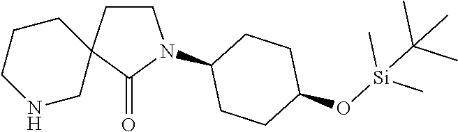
C1NCC2(CC1)CCN(C1CCC(O[Si](C)(C)C(C)(C)C)CC1)C2=O
